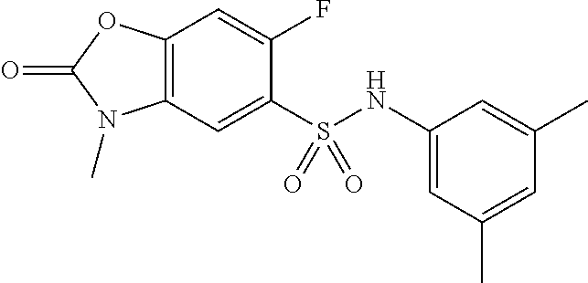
C1(F)=CC2=C(C=C1S(NC1=CC(C)=CC(C)=C1)(=O)=O)N(C)C(=O)O2
